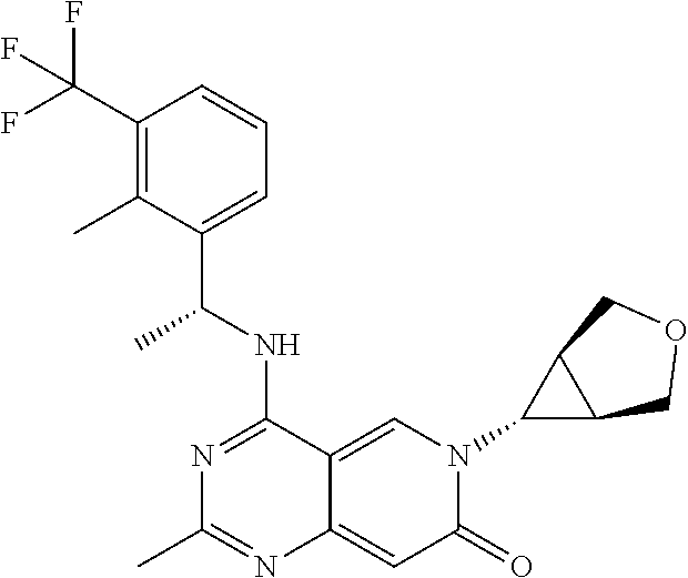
C1(C(F)(F)F)=C(C)C(C(NC2=NC(C)=NC3=CC(=O)N(C4C5C4COC5)C=C23)C)=CC=C1
